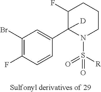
C1(Br)=C(F)C=CC(C2([D])C(F)CCCN2S([R])(=O)=O)=C1
